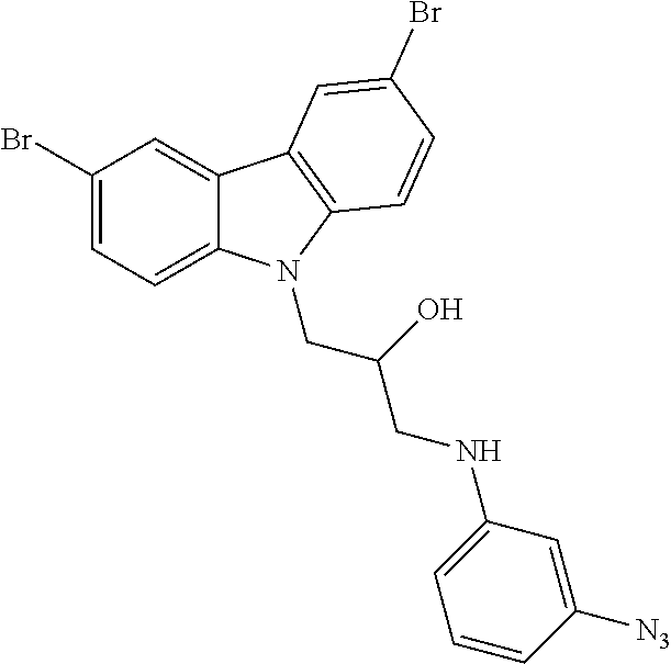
C1(Br)=CC=C2C(=C1)C1=C(N2CC(CNC2=CC=CC([N3])=C2)O)C=CC(Br)=C1
